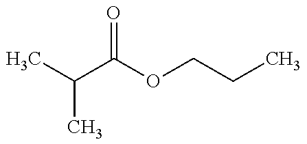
CC(C(OCCC)=O)C
